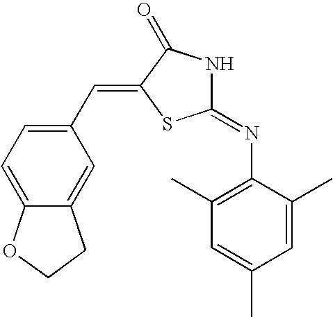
C1(=NC2=C(C)C=C(C)C=C2C)NC(=O)C(=CC2=CC=C3C(=C2)CCO3)S1
